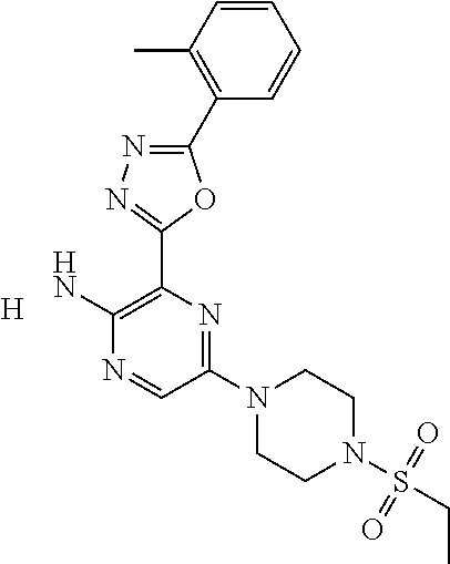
[H].C1(N2CCN(S(CC)(=O)=O)CC2)=NC(C2=NN=C(C3=C(C)C=CC=C3)O2)=C(N)N=C1
